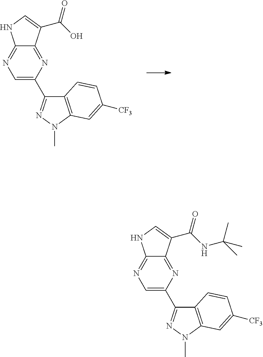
C1=C(C2=NN(C)C3=C2C=CC([CF3])=C3)N=C2C(=N1)NC=C2C(O)=O.C1=C(C2=NN(C)C3=C2C=CC([CF3])=C3)N=C2C(=N1)NC=C2C(NC(C)(C)C)=O
